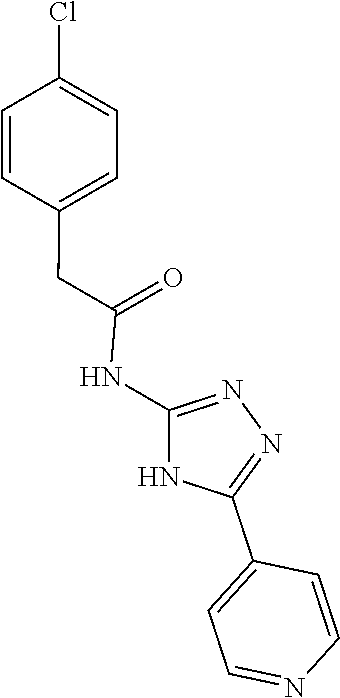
N1=C(NC(CC2=CC=C(Cl)C=C2)=O)NC(C2=CC=NC=C2)=N1
